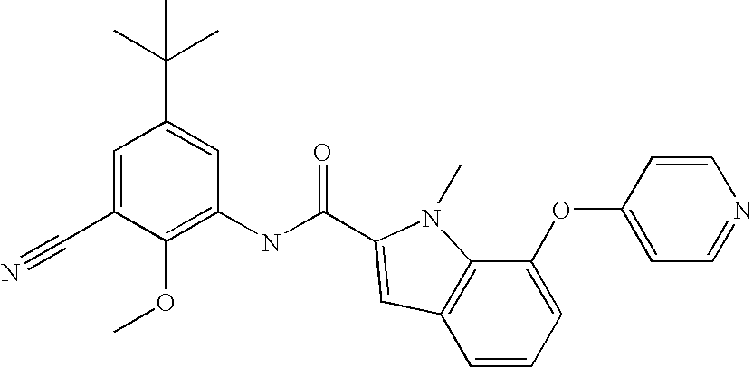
C1=C(C#N)C(OC)=C(NC(=O)C2=CC3=C(C(OC4=CC=NC=C4)=CC=C3)N2C)C=C1C(C)(C)C
